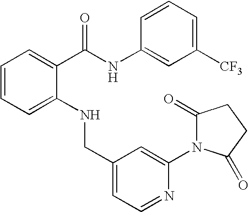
C1=CC=C(NCC2=CC=NC(N3C(=O)CCC3=O)=C2)C(C(NC2=CC([CF3])=CC=C2)=O)=C1
